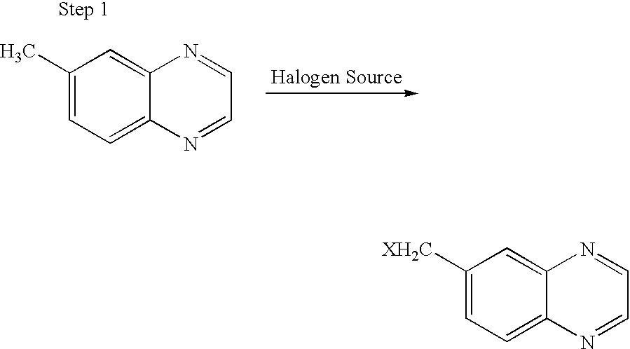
C1([XH2C])=CC=C2C(=C1)N=CC=N2.C1(C)=CC=C2C(=C1)N=CC=N2
